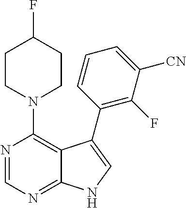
N1(C2=C3C(=NC=N2)NC=C3C2=C(F)C([CN])=CC=C2)CCC(F)CC1
